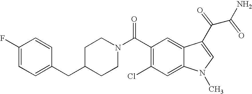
C1(F)=CC=C(CC2CCN(C(C3=C(Cl)C=C4C(=C3)C(C(C(N)=O)=O)=CN4C)=O)CC2)C=C1
